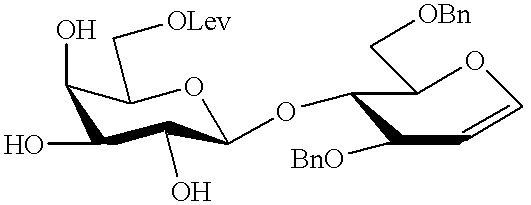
C1(C[OBn])OC=CC([BnO])C1OC1C(O)C(O)C(O)C(C[OLev])O1
